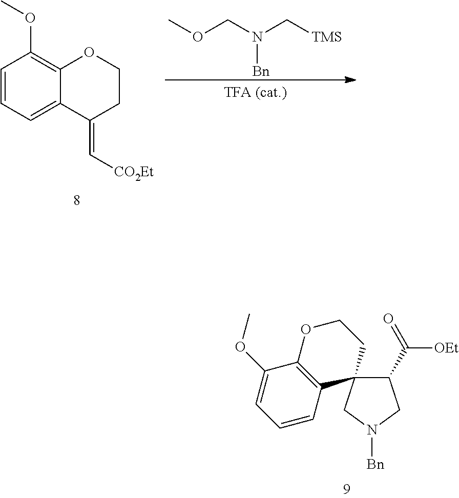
C1(C(=O)[OEt])C2(CN([Bn])C1)CCOC1=C2C=CC=C1OC.C1=CC=C2C(=C1OC)OCCC2=C[CO2Et].COCN(C[TMS])[Bn]
